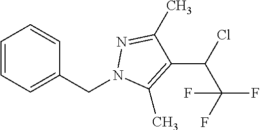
C1=CC=C(CN2C(C)=C(C(Cl)C(F)(F)F)C(C)=N2)C=C1
